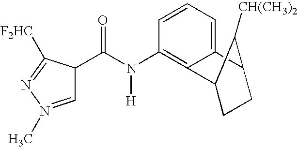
C1=N(C)N=C([F2HC])C1C(N(C1=C2C(=CC=C1)C1CCC2C1[CH(CH3)2])[H])=O
